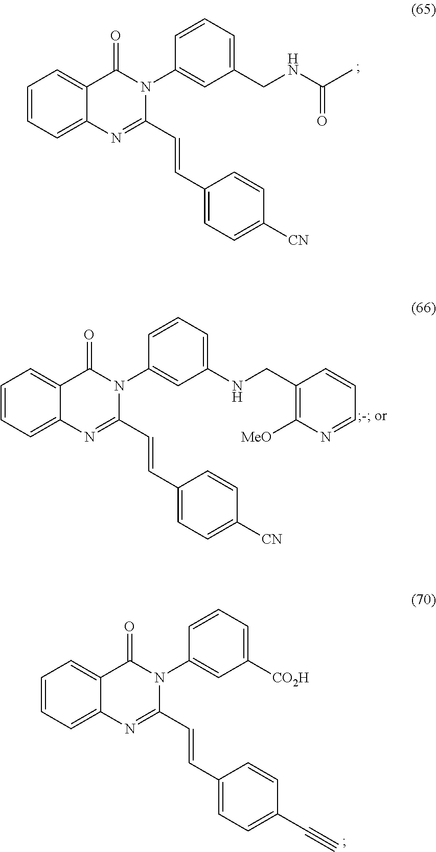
C1=CC=C2C(=C1)C(=O)N(C1=CC(CNC(C)=O)=CC=C1)C(C=CC1=CC=C([CN])C=C1)=N2.C1=CC=C2C(=C1)C(=O)N(C1=CC(NCC3=C([MeO])N=CC=C3)=CC=C1)C(C=CC1=CC=C([CN])C=C1)=N2.C1=CC=C2C(=C1)C(=O)N(C1=CC([CO2H])=CC=C1)C(C=CC1=CC=C(C#C)C=C1)=N2
